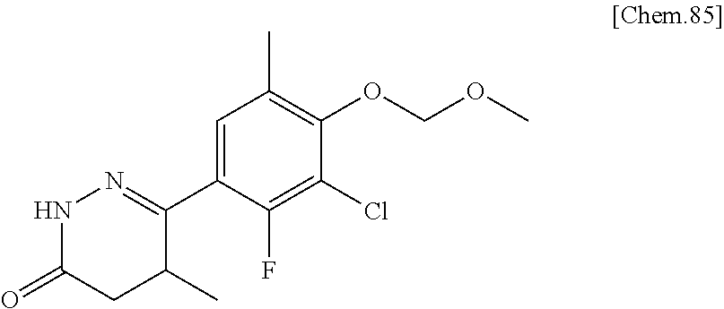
C1(C2=NNC(=O)CC2C)=CC(C)=C(OCOC)C(Cl)=C1F
